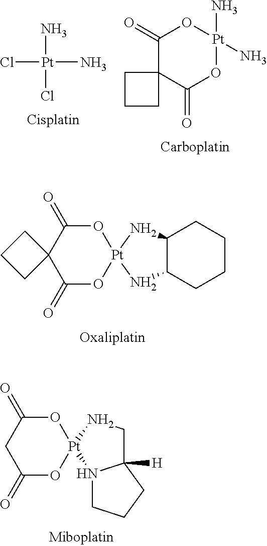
Cl[Pt](N)(N)Cl.C1(=O)C2(C(=O)O[Pt](N)(N)O1)CCC2.C1(=O)O[Pt]2(OC(=O)C13CCC3)NC1C(N2)CCCC1.C1(=O)O[Pt]2(OC(=O)C1)N1C([H])(CN2)CCC1
